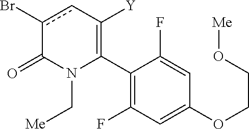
C1(C2=C([Y])cc(Br)C(=O)N2C[Me])=C(F)C=C(OCCO[Me])C=C1F
